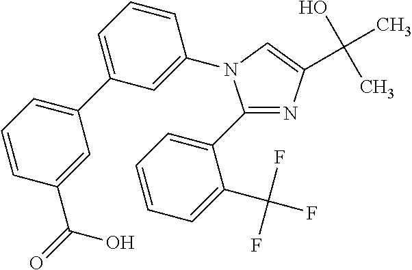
C1(C2=CC=CC=C2C(F)(F)F)=NC(C(O)(C)C)=CN1C1=CC(C2=CC=CC(C(=O)O)=C2)=CC=C1
